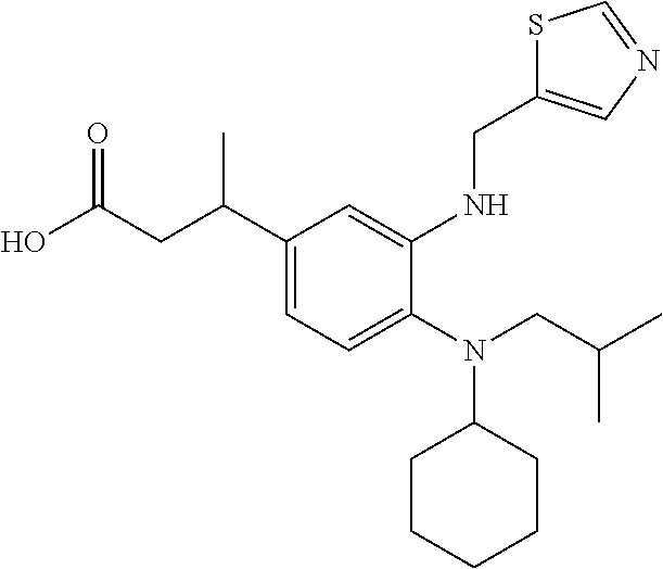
OC(CC(C1=CC=C(N(CC(C)C)C2CCCCC2)C(NCC2=CN=CS2)=C1)C)=O
